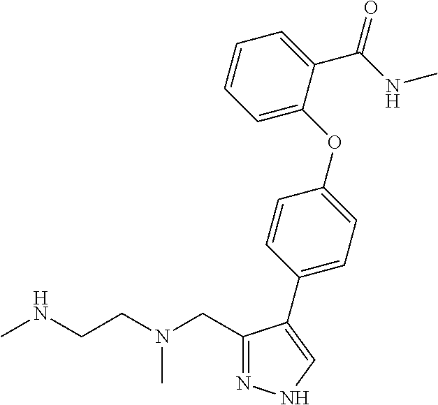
N1=C(CN(CCNC)C)C(C2=CC=C(OC3=CC=CC=C3C(NC)=O)C=C2)=CN1
